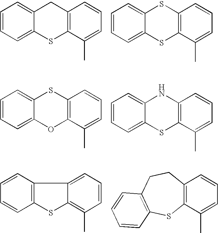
C1=CC=C2C(=C1)CC1=C(S2)C(C)=CC=C1.C1=CC=C2C(=C1)SC1=C(S2)C(C)=CC=C1.C1=CC=C2C(=C1)SC1=C(O2)C(C)=CC=C1.C1=CC=C2C(=C1)NC1=C(S2)C(C)=CC=C1.C1=CC2=C(C=C1)SC1=C(C)C=CC=C21.C12=C(C=CC=C1C)CCC1=C(S2)C=CC=C1
